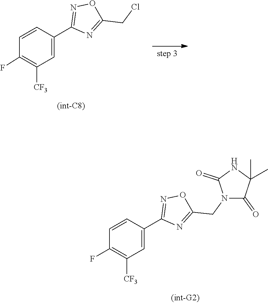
C1=CC(C2=NOC(CN3C(=O)C(C)(C)NC3=O)=N2)=CC([CF3])=C1F.C1(C2=CC([CF3])=C(F)C=C2)=NOC(CCl)=N1
